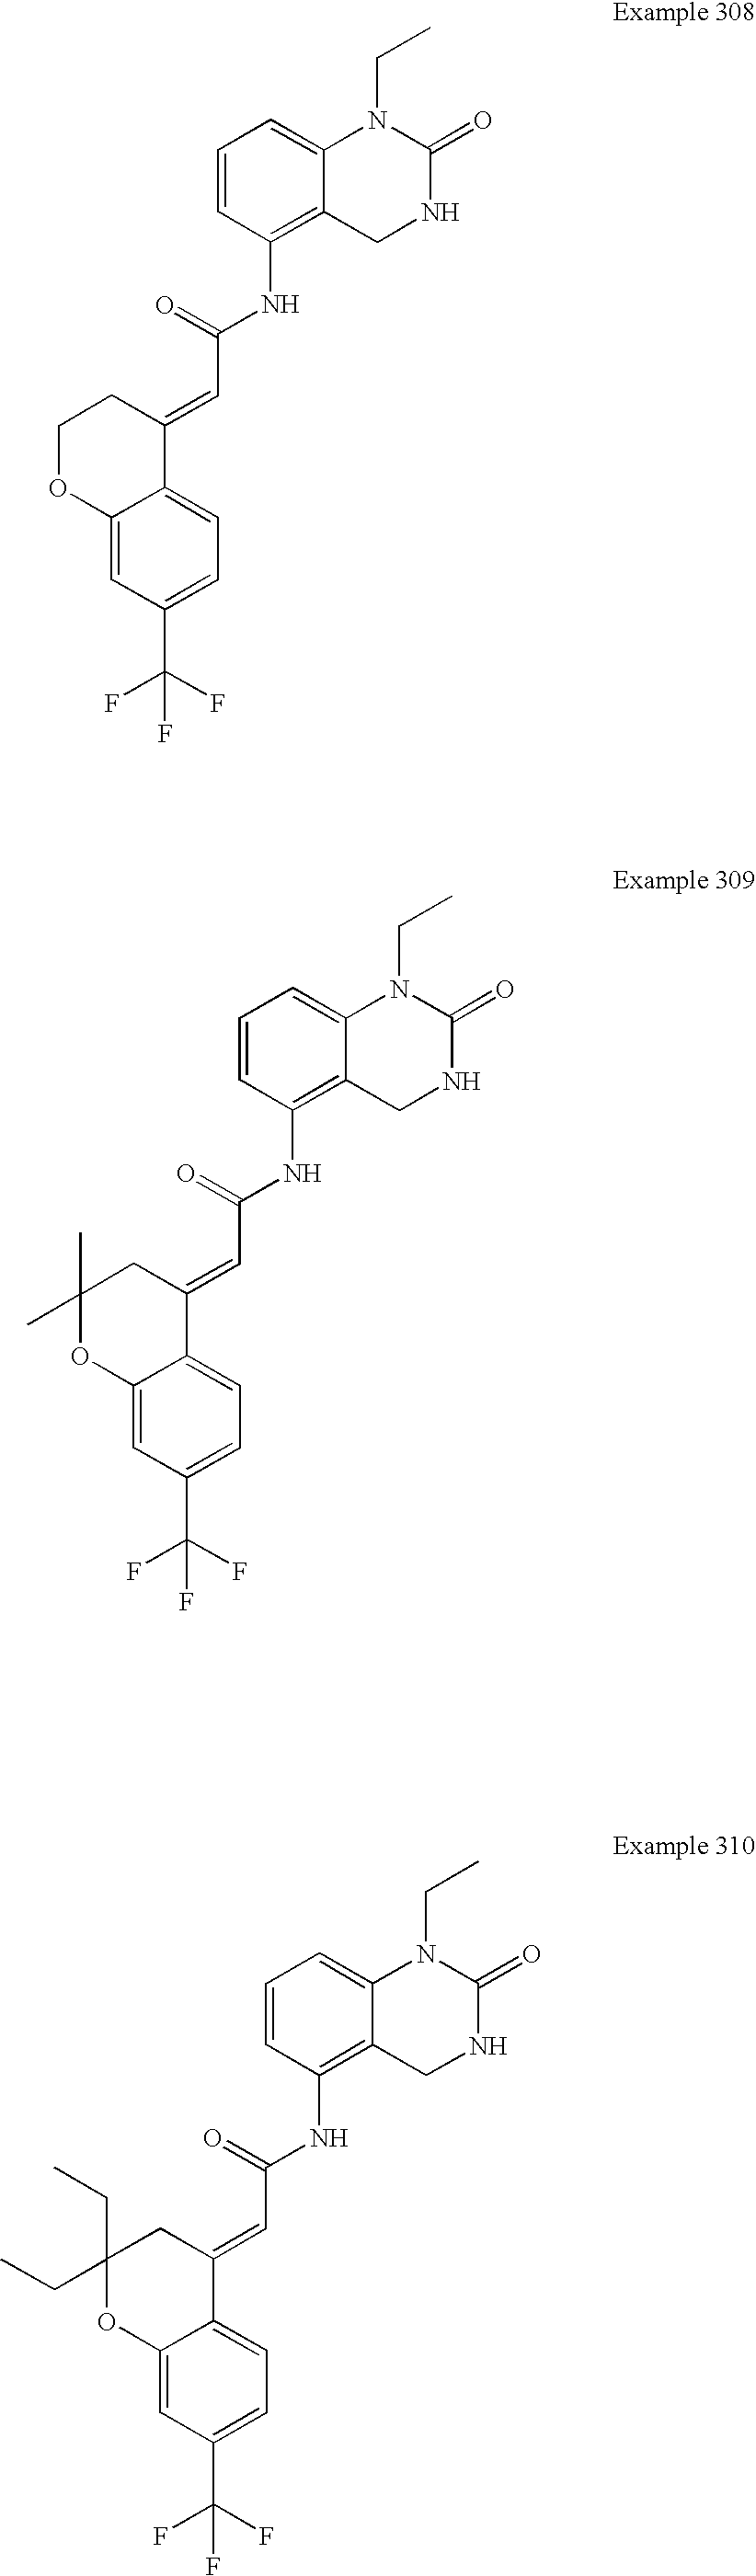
C(NC1=C2C(=CC=C1)N(CC)C(=O)NC2)(=O)C=C1C2=CC=C(C(F)(F)F)C=C2OCC1.C(NC1=C2C(=CC=C1)N(CC)C(=O)NC2)(=O)C=C1C2=CC=C(C(F)(F)F)C=C2OC(C)(C)C1.C(NC1=C2C(=CC=C1)N(CC)C(=O)NC2)(=O)C=C1C2=CC=C(C(F)(F)F)C=C2OC(CC)(CC)C1
